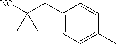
C1(CC([NC])(C)C)=CC=C(C)C=C1
